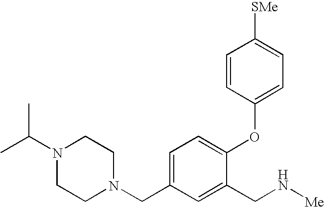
C1=C(CN2CCN(C(C)C)CC2)C=C(CN[Me])C(OC2=CC=C([SMe])C=C2)=C1
